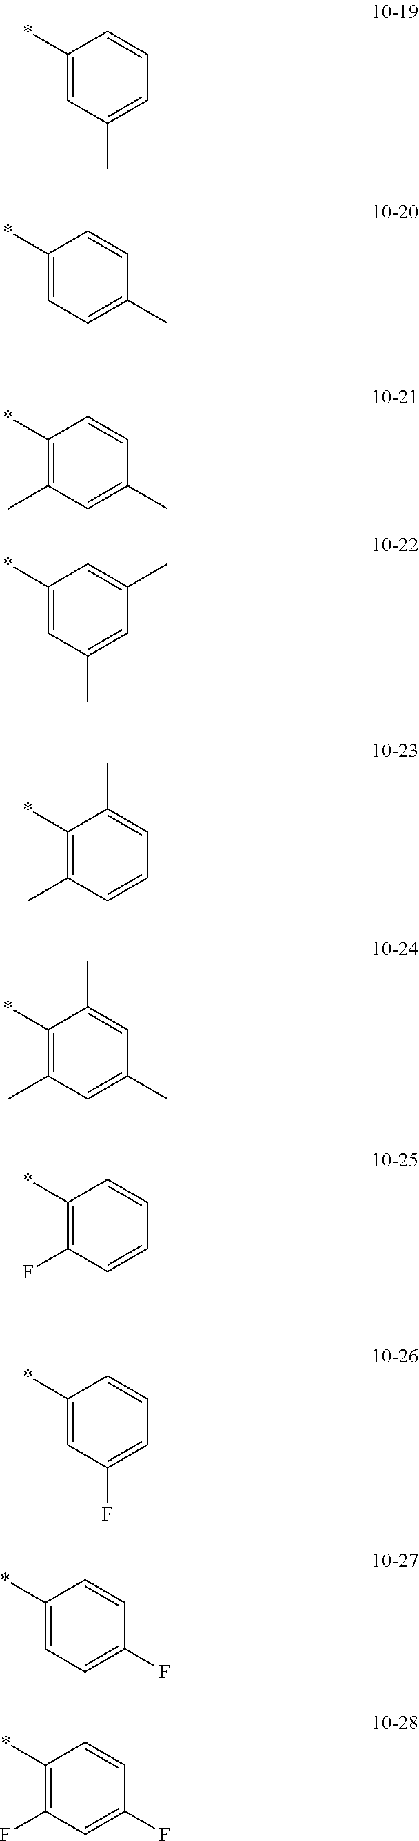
C1(*)=CC(C)=CC=C1.C1(*)=CC=C(C)C=C1.C1(*)=C(C)C=C(C)C=C1.C1(*)=CC(C)=CC(C)=C1.C1(*)=C(C)C=CC=C1C.C1(*)=C(C)C=C(C)C=C1C.C1(*)=C(F)C=CC=C1.C1(*)=CC(F)=CC=C1.C1(*)=CC=C(F)C=C1.C1(*)=C(F)C=C(F)C=C1
